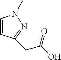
C1=CC(CC(O)=O)=NN1C
